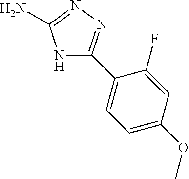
N1C(C2=CC=C(OC)C=C2F)=NN=C1N
